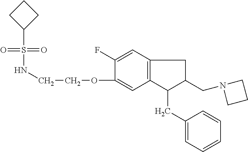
C12=C(C=C(F)C(OCCNS(=O)(=O)C3CCC3)=C1)CC(CN1CCC1)C2CC1=CC=CC=C1
